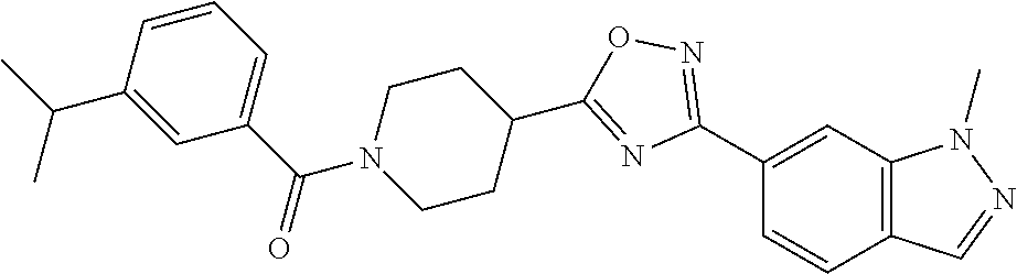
C1(C2=NOC(C3CCN(C(C4=CC=CC(C(C)C)=C4)=O)CC3)=N2)=CC2=C(C=C1)C=NN2C
